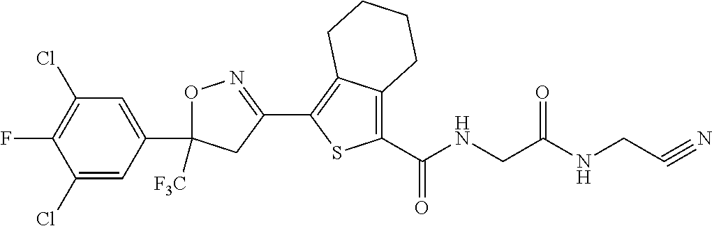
O1C(C2=CC(Cl)=C(F)C(Cl)=C2)([F3C])CC(C2=C3C(=C(C(=O)NCC(NCC#N)=O)S2)CCCC3)=N1
